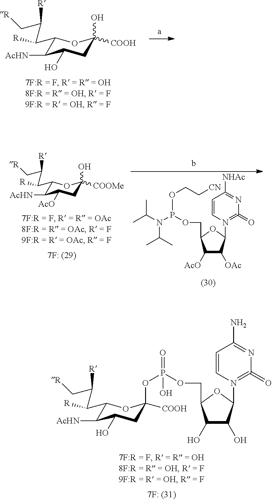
C1(C(C(C[R])[R])[R])C([AcHN])C(O)CC(O)([COOH])O1.C1(C(C(C[R])[R])[R])C([AcHN])C(O)CC([COOH])(OP(=O)(OCC2C(O)C(O)C(N3=C(=O)N=C(N)C=C3)O2)O)O1.CC(C)N(C(C)C)P(OCC[CN])OCC1C([AcO])C([OAc])C(N2=C(=O)N=C([NHAc])C=C2)O1.C1(C(C(C[R])[R])[R])C([AcHN])C([AcO])CC(O)([COOMe])O1
